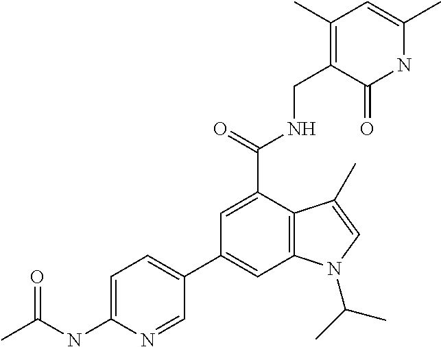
C1(C2=CC3=C(C(C(NCC4=C(C)C=C(C)NC4=O)=O)=C2)C(C)=CN3C(C)C)=CC=C(NC(C)=O)N=C1
